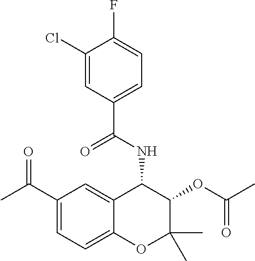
C1(Cl)=CC(C(NC2C3=CC(C(C)=O)=CC=C3OC(C)(C)C2OC(C)=O)=O)=CC=C1F
